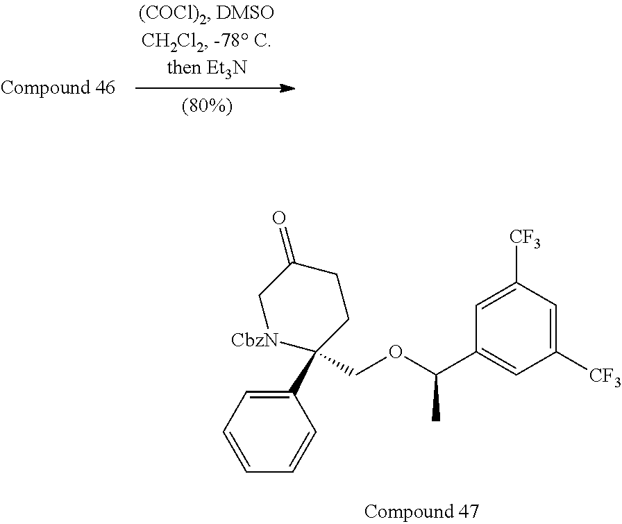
C1=CC=CC(C2(COC(C3=CC([CF3])=CC([CF3])=C3)C)CCC(=O)C[CbzN]2)=C1
